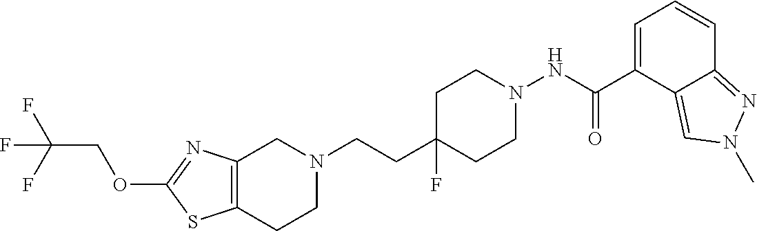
C(CC1(F)CCN(NC(C2=CC=CC3=NN(C)C=C23)=O)CC1)N1CC2=C(CC1)SC(OCC(F)(F)F)=N2
